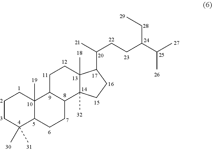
C1CC(C)(C)C2C(C)(C1)C1C(CC2)C2(C)C(C)(CC1)C(C(C)CCC(C(C)C)CC)CC2
